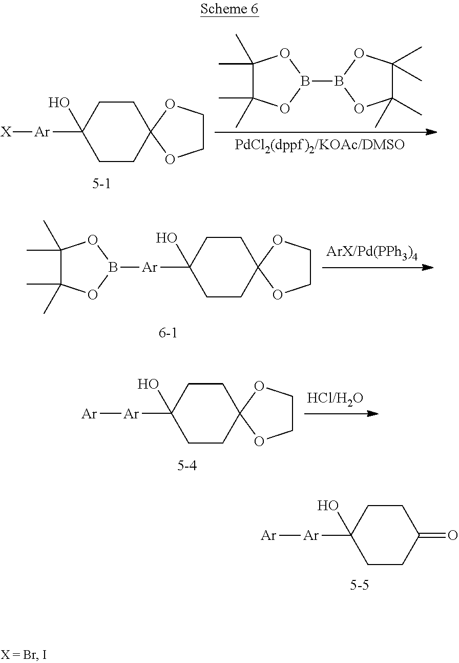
B1(B2OC(C)(C)C(C)(C)O2)OC(C)(C)C(C)(C)O1.C1COC2(O1)CCC([Ar][X])(O)CC2.C1COC2(O1)CCC([Ar]B1OC(C)(C)C(C)(C)O1)(O)CC2.C1COC2(O1)CCC([Ar][Ar])(O)CC2.C1(=O)CCC([Ar][Ar])(O)CC1
